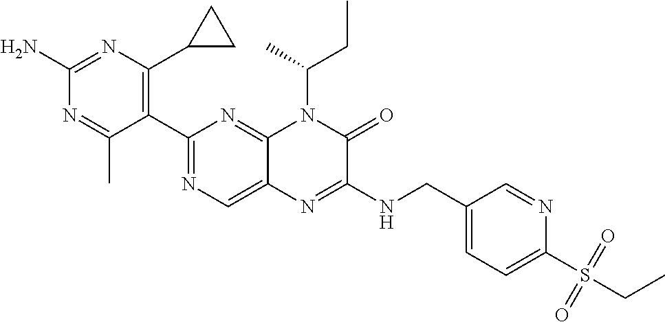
C1(N)=NC(C2CC2)=C(C2=NC=C3C(=N2)N(C(CC)C)C(=O)C(NCC2=CC=C(S(=O)(=O)CC)N=C2)=N3)C(C)=N1
